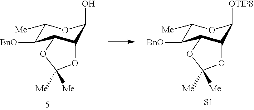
C1([Me])C([BnO])C2C(C(O)O1)OC([Me])([Me])O2.C1([Me])C([BnO])C2C(C([OTIPS])O1)OC([Me])([Me])O2.[S1]
